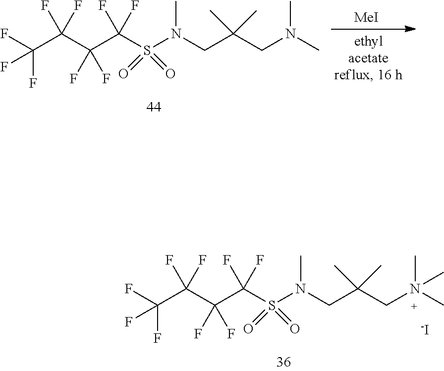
[-I].C(C(C(C(S(N(CC(CN(C)(C)C)(C)C)C)(=O)=O)(F)F)(F)F)(F)F)(F)(F)F.C(C(C(C(S(N(CC(CN(C)C)(C)C)C)(=O)=O)(F)F)(F)F)(F)F)(F)(F)F.[MeI]
